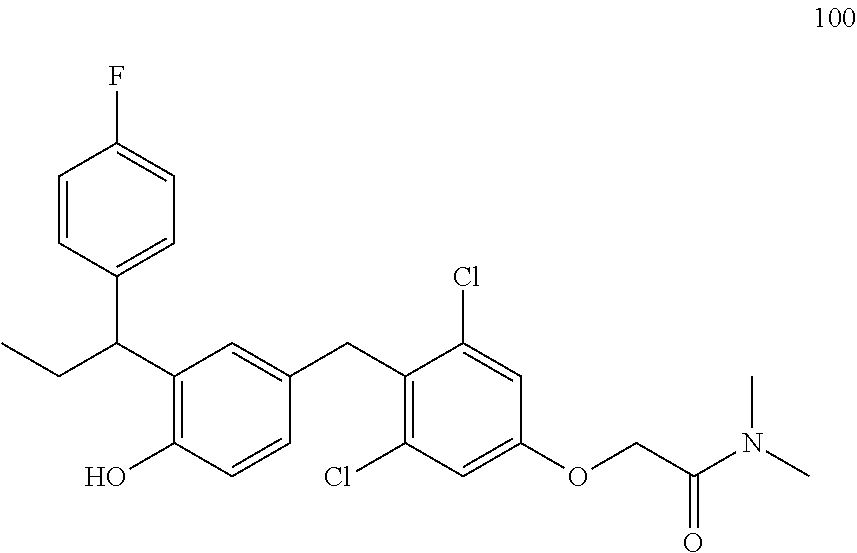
C1=CC(C(CC)C2=C(O)C=CC(CC3=C(Cl)C=C(OCC(N(C)C)=O)C=C3Cl)=C2)=CC=C1F
